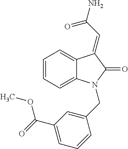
C12=CC=CC=C1N(CC1=CC(C(=O)OC)=CC=C1)C(=O)C2=CC(=O)N
